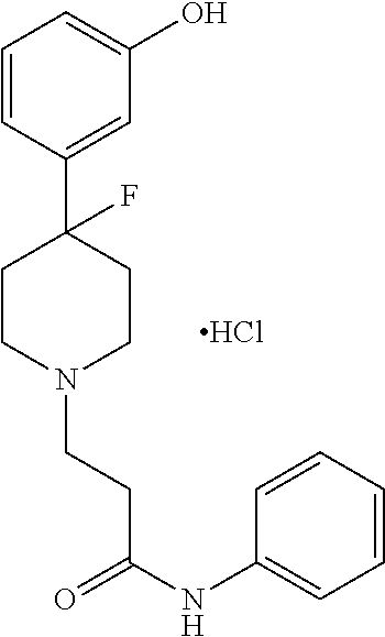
C1=CC(C2(F)CCN(CCC(NC3=CC=CC=C3)=O)CC2)=CC(O)=C1.Cl
